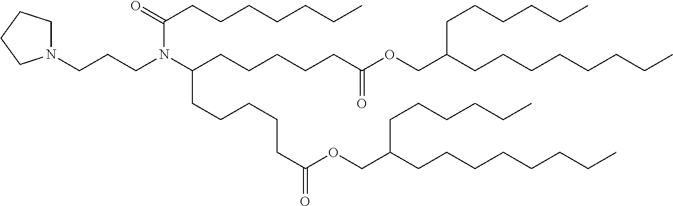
N1(CCCN(C(CCCCCCC)=O)C(CCCCCC(OCC(CCCCCC)CCCCCCCC)=O)CCCCCC(OCC(CCCCCC)CCCCCCCC)=O)CCCC1
